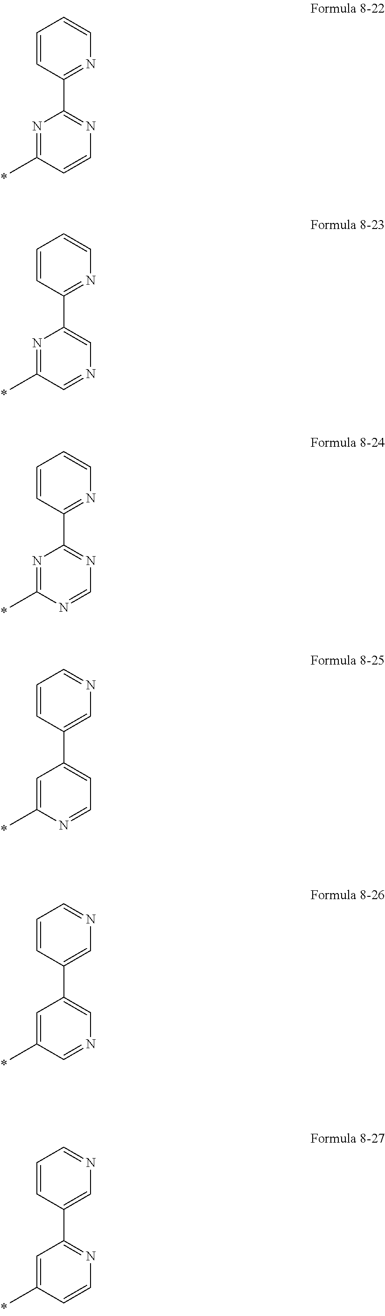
N1=C(C)C=CN=C1C1=NC=CC=C1.N1=C(C)C=NC=C1C1=NC=CC=C1.N1=C(C)N=CN=C1C1=NC=CC=C1.C1=C(C)N=CC=C1C1=CN=CC=C1.C1=C(C)C=NC=C1C1=CN=CC=C1.C1=C(C)C=CN=C1C1=CN=CC=C1
